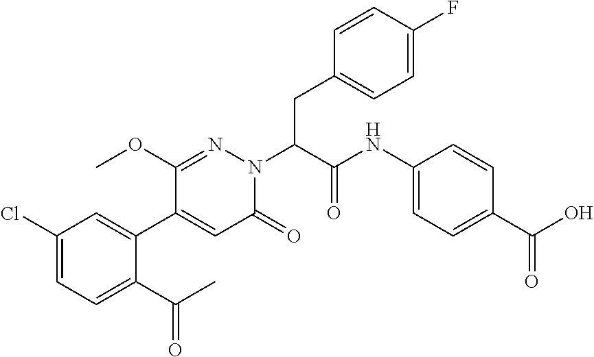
C1(Cl)=CC=C(C(C)=O)C(C2=CC(=O)N(C(CC3=CC=C(F)C=C3)C(NC3=CC=C(C(O)=O)C=C3)=O)N=C2OC)=C1
